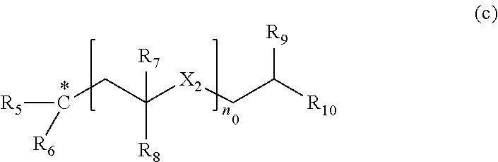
C(CC([X2]CC([R10])[R9])([R8])[R7])([R5])[R6]
